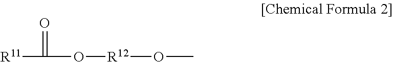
[R11]C(=O)O[R12]OC
